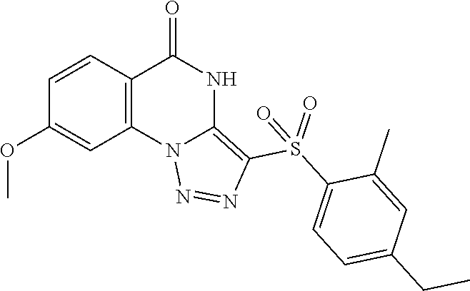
C1(OC)=CC2=C(C=C1)C(=O)NC1=C(S(C3=CC=C(CC)C=C3C)(=O)=O)N=NN21
